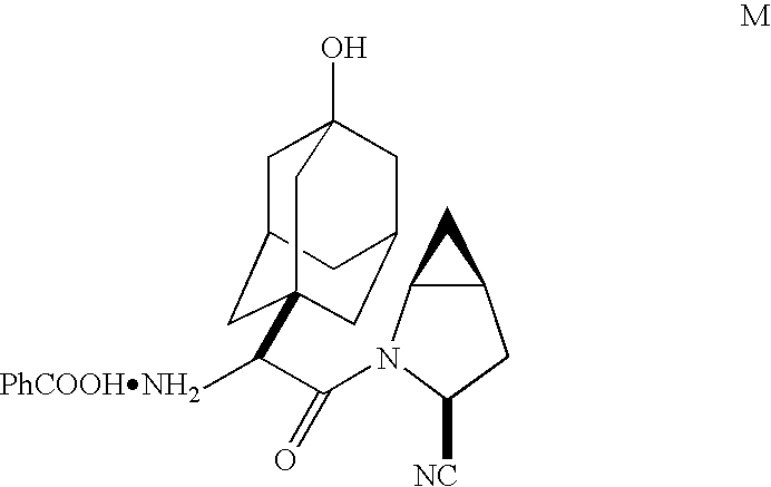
C1C2CC3(C(C(=O)N4C5C(CC4[NC])C5)[PhCOOHNH2])CC(CC1(O)C3)C2
